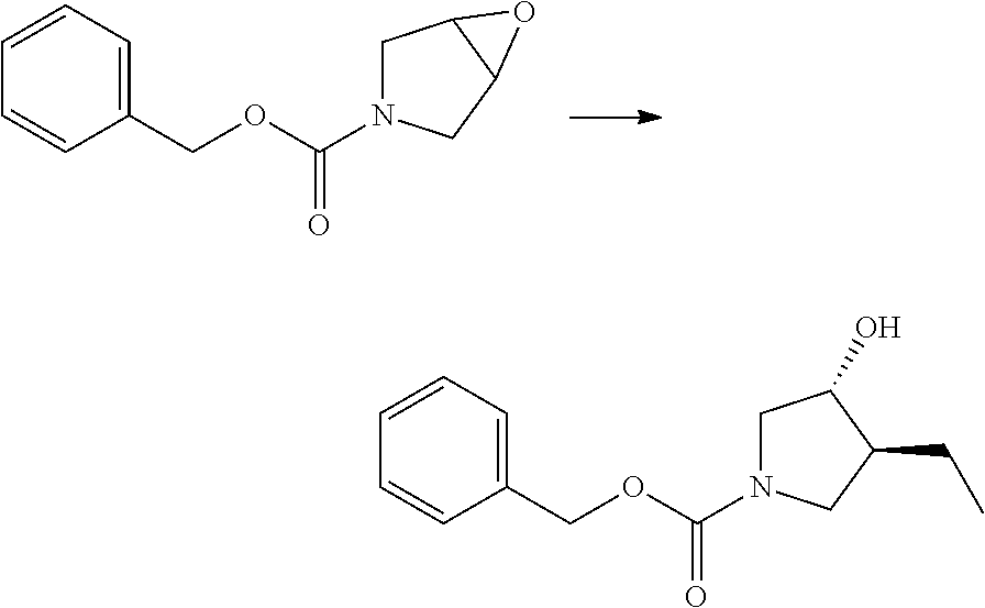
C1(COC(=O)N2CC3C(C2)O3)=CC=CC=C1.C1(COC(=O)N2CC(O)C(CC)C2)=CC=CC=C1
